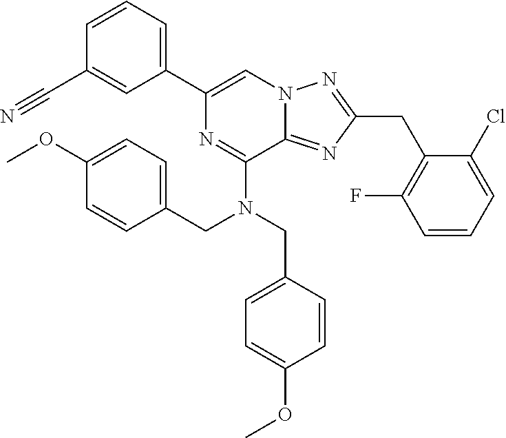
C1=CC=C(C2=CN3C(=NC(CC4=C(F)C=CC=C4Cl)=N3)C(N(CC3=CC=C(OC)C=C3)CC3=CC=C(OC)C=C3)=N2)C=C1C#N
